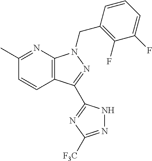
C12=C(N=C(C)C=C1)N(CC1=C(F)C(F)=CC=C1)N=C2C1=NC([F3C])=NN1
